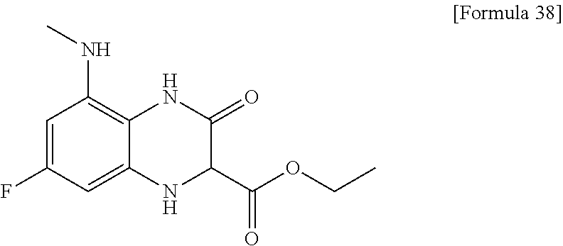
N(C1=C2C(=CC(F)=C1)NC(C(OCC)=O)C(=O)N2)C
